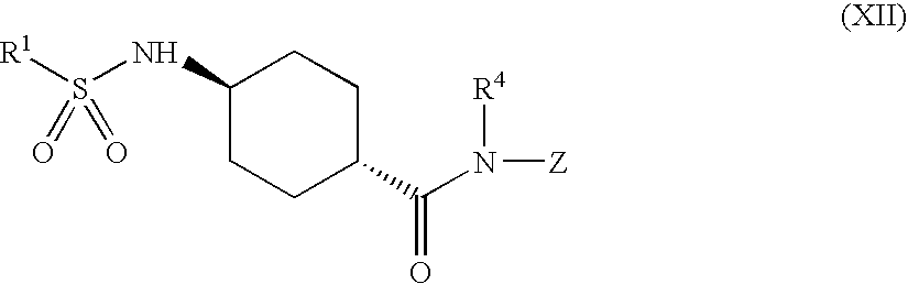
C1(NS([R1])(=O)=O)CCC(C(N([Z])[R4])=O)CC1
